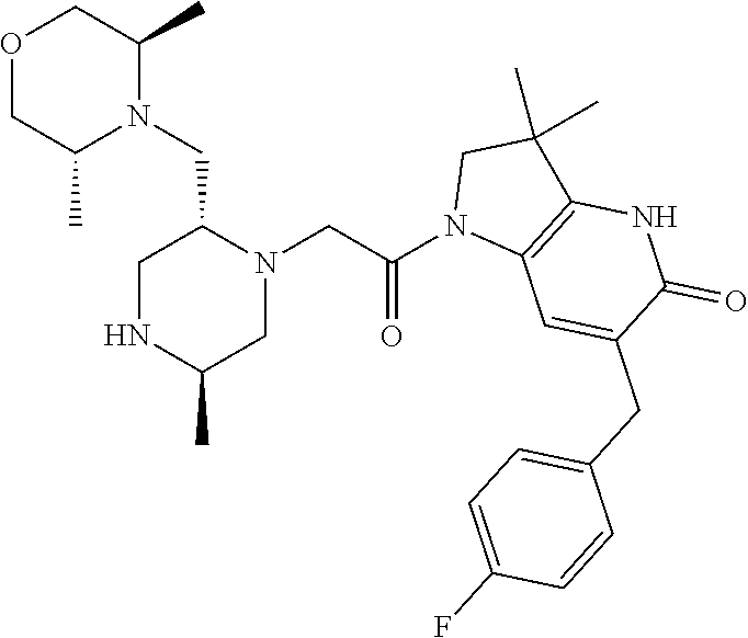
O1CC(C)N(CC2N(CC(N3C4=C(C(C)(C)C3)NC(=O)C(CC3=CC=C(F)C=C3)=C4)=O)CC(C)NC2)C(C)C1
